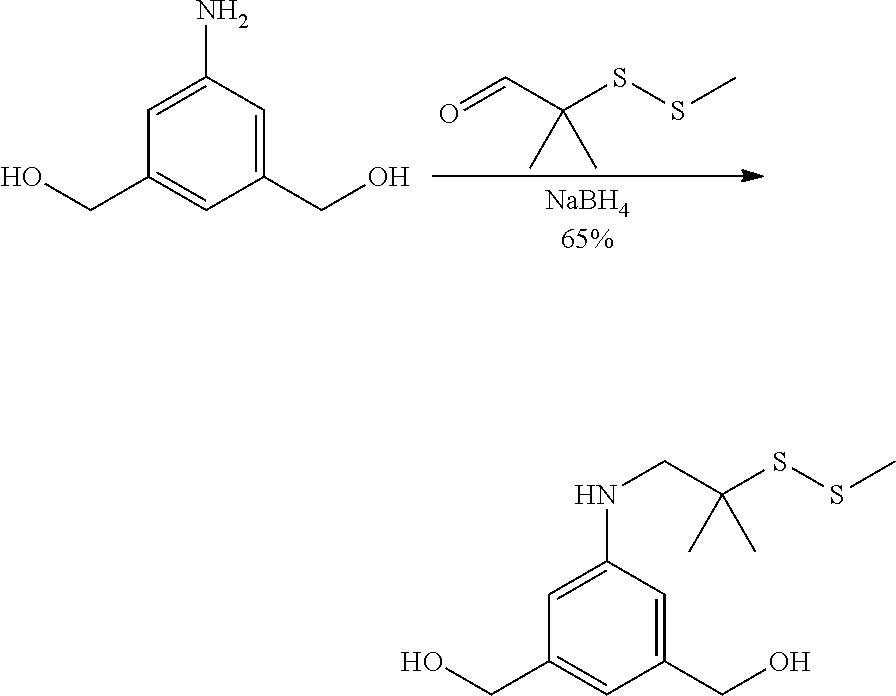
O=CC(SSC)(C)C.C1=C(N)C=C(CO)C=C1CO.C1=C(NCC(SSC)(C)C)C=C(CO)C=C1CO
